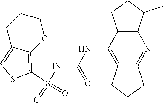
S(NC(NC1=C2C(=NC3=C1CCC3C)CCC2)=O)(C1=C2C(=CS1)CCCO2)(=O)=O
